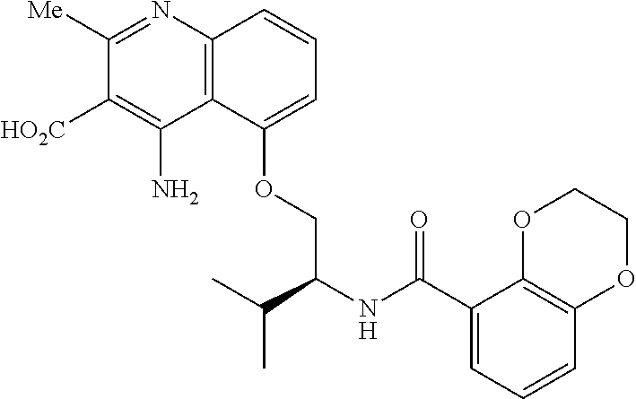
C1([Me])=NC2=C(C(N)=C1[HO2C])C(OCC(C(C)C)NC(C1=CC=CC3=C1OCCO3)=O)=CC=C2
